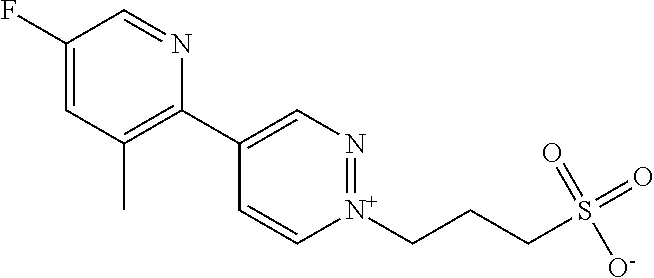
C1(F)=CC(C)=C(C2=CN=[N+](CCCS(=O)([O-])=O)C=C2)N=C1
